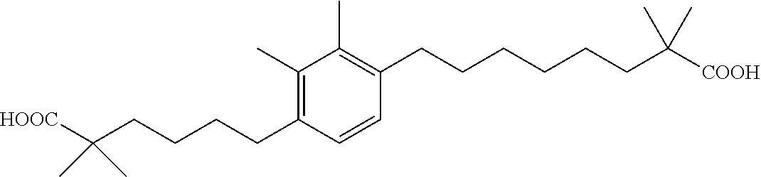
C1(C)=C(CCCCC(C)(C)[HOOC])C=CC(CCCCCCC(C)(C)[COOH])=C1C
